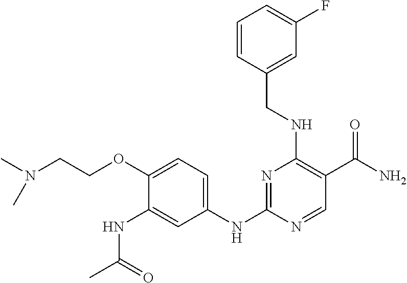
C1(OCCN(C)C)=CC=C(NC2=NC(NCC3=CC(F)=CC=C3)=C(C(N)=O)C=N2)C=C1NC(C)=O
